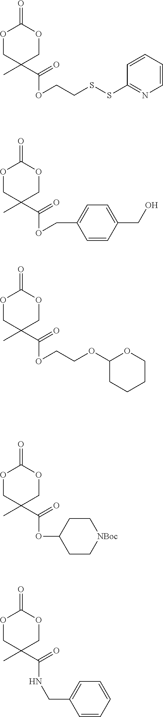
O1CC(C(OCCSSC2=NC=CC=C2)=O)(C)COC1=O.O1CC(C(OCC2=CC=C(CO)C=C2)=O)(C)COC1=O.O1CC(C(OCCOC2CCCCO2)=O)(C)COC1=O.O1CC(C(OC2CC[NBoc]CC2)=O)(C)COC1=O.O1CC(C(NCC2=CC=CC=C2)=O)(C)COC1=O
